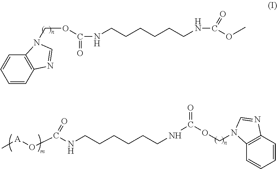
C1=CC2=C(C=C1)N(COC(=O)NCCCCCCNC(=O)OC)C=N2.[A](OC(NCCCCCCNC(OCN1C2=C(C=CC=C2)N=C1)=O)=O)C
